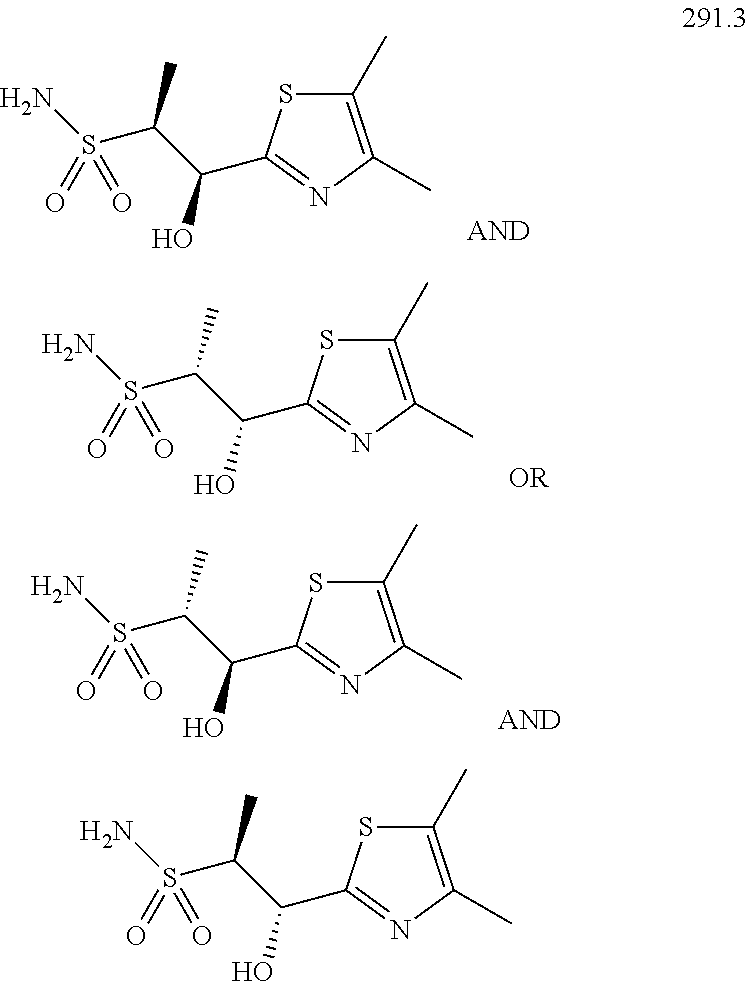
NS(C(C(O)C1=NC(C)=C(C)S1)C)(=O)=O.NS(C(C(O)C1=NC(C)=C(C)S1)C)(=O)=O.NS(C(C(O)C1=NC(C)=C(C)S1)C)(=O)=O.NS(C(C(O)C1=NC(C)=C(C)S1)C)(=O)=O
